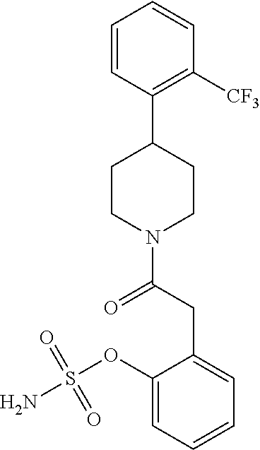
C1CN(C(=O)CC2=CC=CC=C2OS(N)(=O)=O)CCC1C1=C([CF3])C=CC=C1
